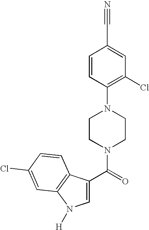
C1=C(C(N2CCN(C3=C(Cl)C=C(C#N)C=C3)CC2)=O)C2=C(N1[H])C=C(Cl)C=C2
